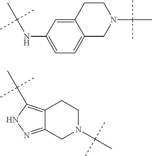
CC(N1CC2=CC=C(NC(C)(C)C)C=C2CC1)(C)C.C1N(C(C)(C)C)CC2=NNC(C(C)(C)C)=C2C1
